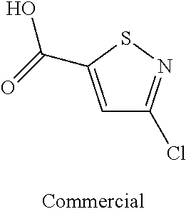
C1=C(C(=O)O)SN=C1Cl
